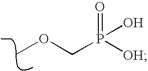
C(P(O)(=O)[OH])OC
